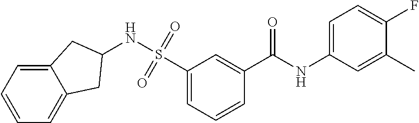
C1=CC=C(S(=O)(=O)NC2CC3=CC=CC=C3C2)C=C1C(NC1=CC=C(F)C(C)=C1)=O
